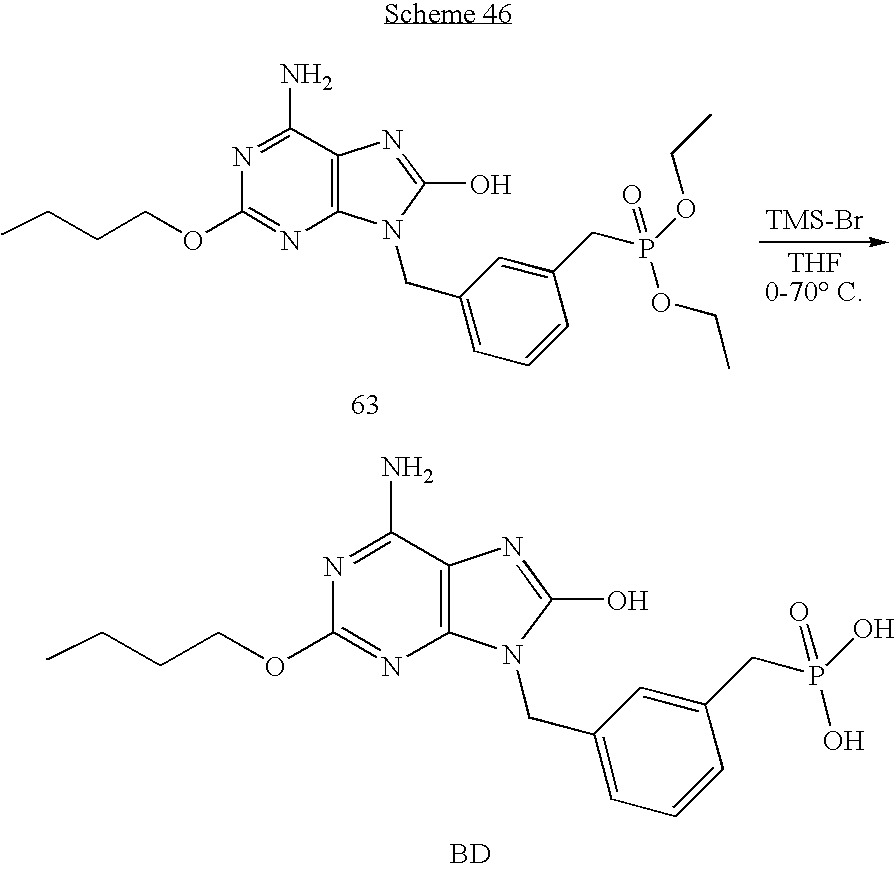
C12=C(C(N)=NC(OCCCC)=N1)N=C(O)N2CC1=CC=CC(CP(OCC)(=O)OCC)=C1.C12=C(C(N)=NC(OCCCC)=N1)N=C(O)N2CC1=CC=CC(CP(O)(=O)O)=C1.[BD]
